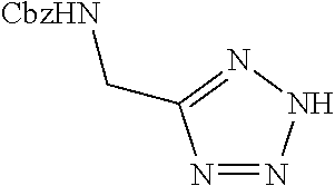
N1=NNN=C1C[CbzHN]
